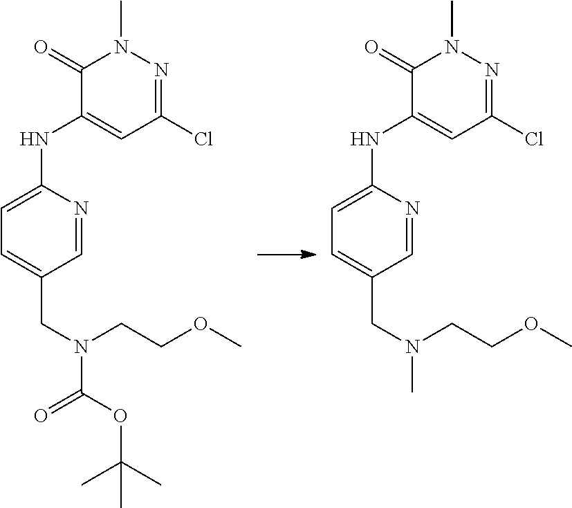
C1=NC(NC2=CC(Cl)=NN(C)C2=O)=CC=C1CN(C(OC(C)(C)C)=O)CCOC.C1=NC(NC2=CC(Cl)=NN(C)C2=O)=CC=C1CN(C)CCOC
